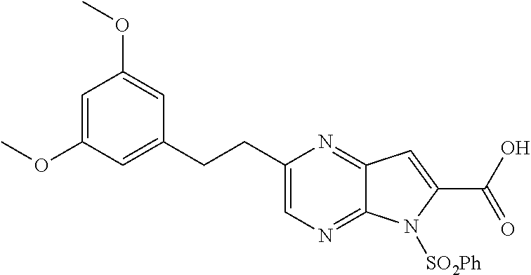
C1=C(OC)C=C(CCC2=CN=C3C(=N2)C=C(C(=O)O)N3[SO2Ph])C=C1OC
